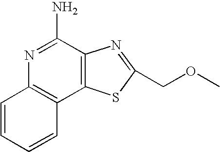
N1=C(N)C2=C(C3=C1C=CC=C3)SC(COC)=N2
